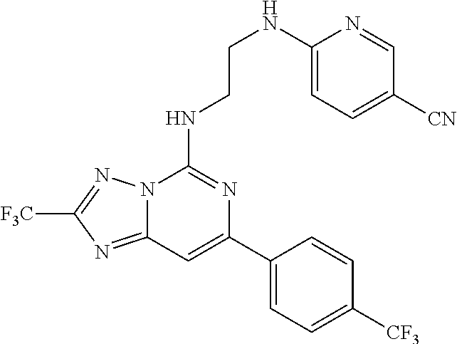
C12=NC([F3C])=NN1C(NCCNC1=CC=C([CN])C=N1)=NC(C1=CC=C([CF3])C=C1)=C2
